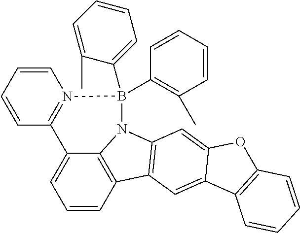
C1=CC2=C3C(=C1)C1=N(C=CC=C1)B(C1=C(C)C=CC=C1)(C1=CC=CC=C1C)N3C1=C2C=C2C(=C1)OC1=C2C=CC=C1
